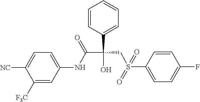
C(C(=O)NC1=CC=C([NC])C([F3C])=C1)(C1=CC=CC=C1)(CS(C1=CC=C(F)C=C1)(=O)=O)O
